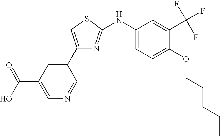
C1(C2=CC(C(O)=O)=CN=C2)=CSC(NC2=CC=C(OCCCCC)C(C(F)(F)F)=C2)=N1
